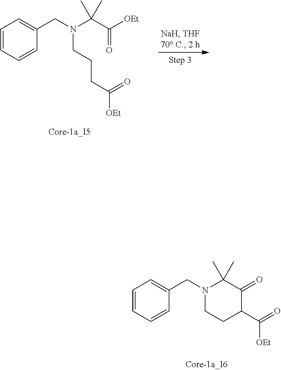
N(C(C([OEt])=O)(C)C)(CC1=CC=CC=C1)CCCC([OEt])=O.N1(CC2=CC=CC=C2)C(C)(C)C(=O)C(C(=O)[OEt])CC1
